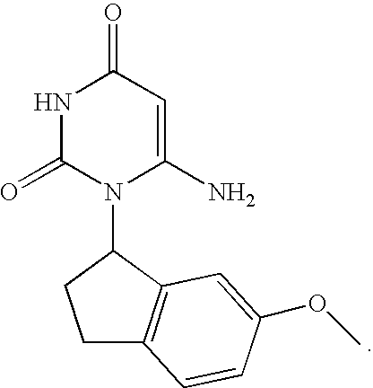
N1C(=O)N(C2CCC3=C2C=C(OC)C=C3)C(N)=CC1=O
